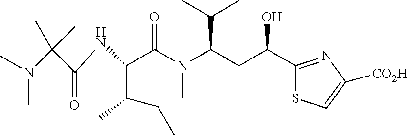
C1(C(CC(N(C(C(C(CC)C)NC(C(N(C)C)(C)C)=O)=O)C)C(C)C)O)=NC([CO2H])=CS1
